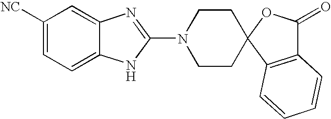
C1([NC])=CC=C2C(=C1)N=C(N1CCC3(CC1)OC(=O)C1=C3C=CC=C1)N2
